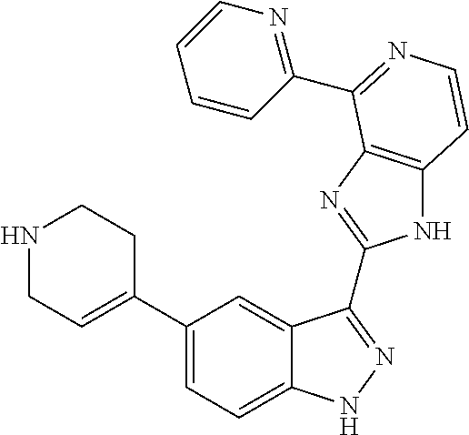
C1(C2=CCNCC2)=CC=C2C(=C1)C(C1=NC3=C(N1)C=CN=C3C1=NC=CC=C1)=NN2
